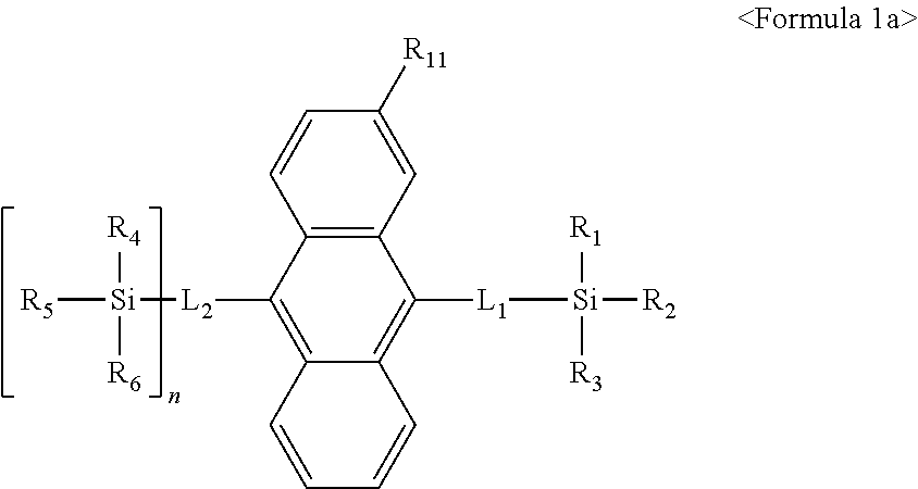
[R5][Si]([R4])([R6])[L2]C1=C2C(=C([L1][Si]([R1])([R3])[R2])C3=C1C=CC([R11])=C3)C=CC=C2
